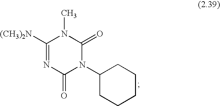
C1([(CH3)2N])=NC(=O)N(C2CCCCC2)C(=O)N1C
